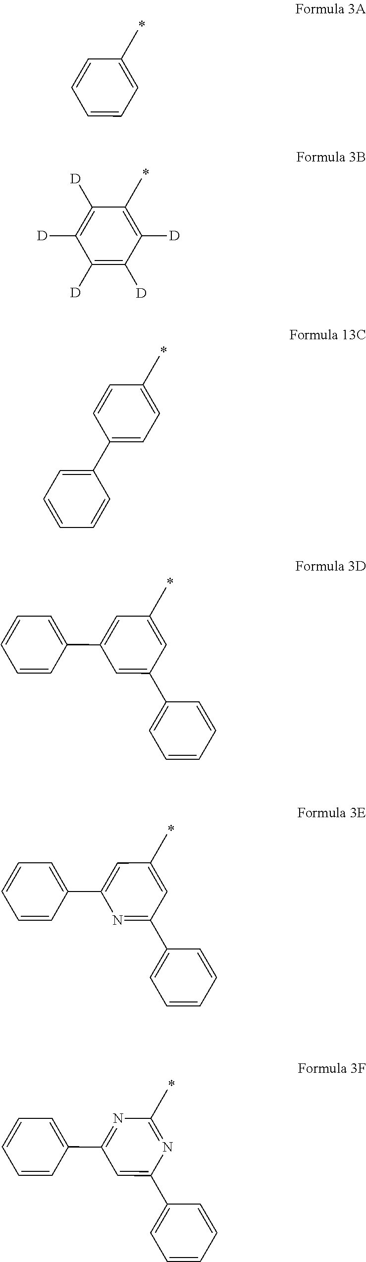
C1(C)=CC=CC=C1.C1(C)=C([D])C([D])=C([D])C([D])=C1[D].C1(C)=CC=C(C2=CC=CC=C2)C=C1.C1(C)=CC(C2=CC=CC=C2)=CC(C2=CC=CC=C2)=C1.C1(C)=CC(C2=CC=CC=C2)=NC(C2=CC=CC=C2)=C1.C1(C)=NC(C2=CC=CC=C2)=CC(C2=CC=CC=C2)=N1
